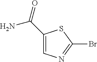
O=C(N)C1=CN=C(Br)S1
